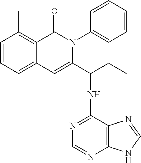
C1=CC=C2C(=C1C)C(=O)N(C1=CC=CC=C1)C(C(NC1=NC=NC3=C1N=CN3)CC)=C2
